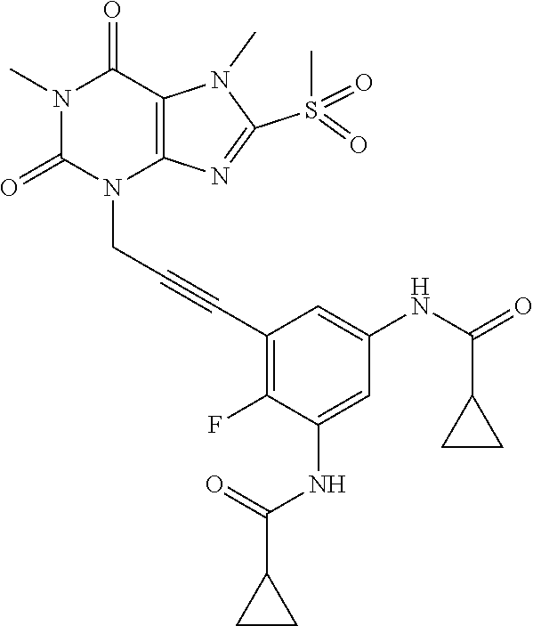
N1(C)C(=O)N(CC#CC2=C(F)C(NC(C3CC3)=O)=CC(NC(=O)C3CC3)=C2)C2=C(C1=O)N(C)C(S(C)(=O)=O)=N2
